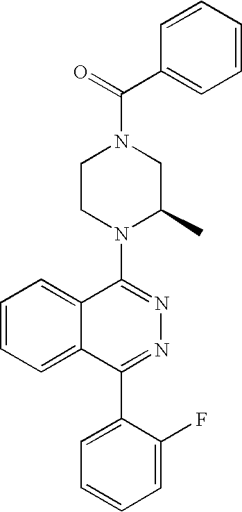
C(=O)(N1CCN(C2=NN=C(C3=CC=CC=C3F)C3=CC=CC=C23)C(C)C1)C1=CC=CC=C1
